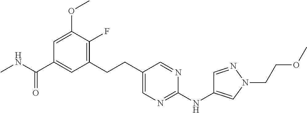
CNC(C1=CC(CCC2=CN=C(NC3=CN(CCOC)N=C3)N=C2)=C(F)C(OC)=C1)=O
